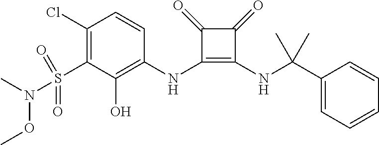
C1(Cl)=C(S(N(OC)C)(=O)=O)C(O)=C(NC2=C(NC(C3=CC=CC=C3)(C)C)C(=O)C2=O)C=C1
